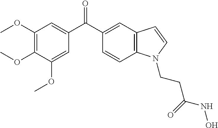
C1(OC)=C(OC)C(OC)=CC(C(C2=CC3=C(C=C2)N(CCC(NO)=O)C=C3)=O)=C1
